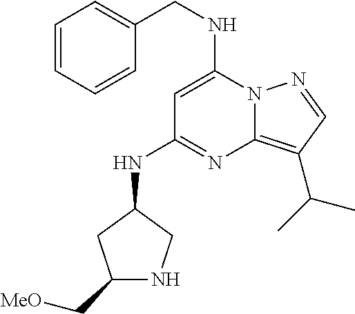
C(NC1=CC(NC2CNC(C[MeO])C2)=NC2=C(C(C)C)C=NN12)C1=CC=CC=C1
